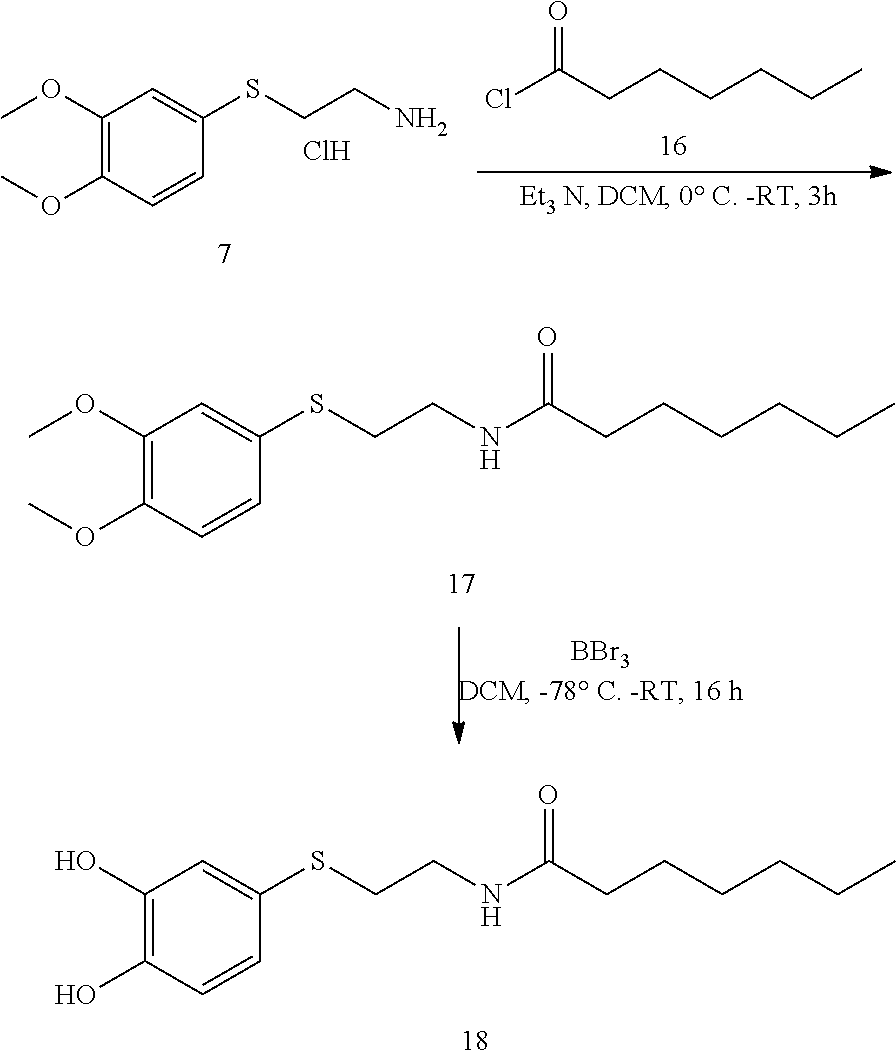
C1(O)=C(O)C=CC(SCCNC(CCCCCC)=O)=C1.C1(OC)=C(OC)C=CC(SCCN)=C1.Cl.ClC(CCCCCC)=O.C1(OC)=C(OC)C=CC(SCCNC(CCCCCC)=O)=C1
